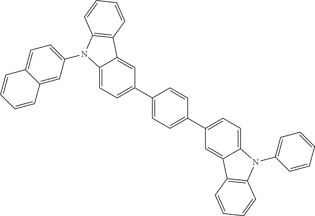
C12=CC=C(C3=CC=C(C4=CC=C5C(=C4)C4=C(N5C5=CC=C6C(=C5)C=CC=C6)C=CC=C4)C=C3)C=C1C1=C(N2C2=CC=CC=C2)C=CC=C1
